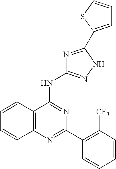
C12=C(N=C(C3=C([CF3])C=CC=C3)N=C1NC1=NNC(C3=CC=CS3)=N1)C=CC=C2
